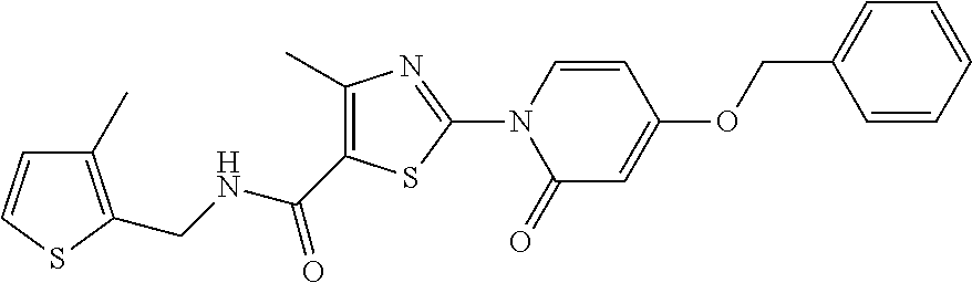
C1=CN(C2=NC(C)=C(C(NCC3=C(C)C=CS3)=O)S2)C(=O)C=C1OCC1=CC=CC=C1
